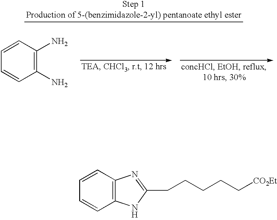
C12=C(C=CC=C1)N=C(CCCCC[CO2Et])N2.[H].C1(N)=C(N)C=CC=C1
